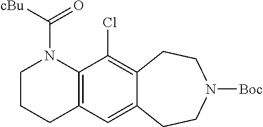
C12=C(C(Cl)=C3C(=C1)CCN([Boc])CC3)N(C([cBu])=O)CCC2
